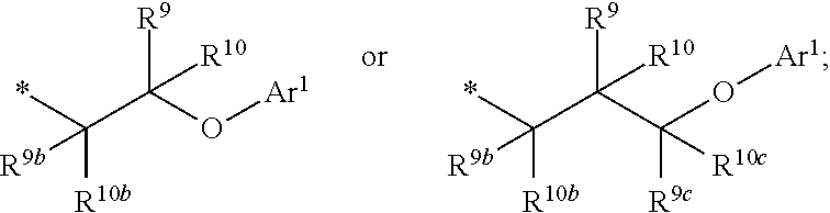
C(C(O[Ar1])([R9])[R10])([R10b])(*)[R9b].C(C(C(O[Ar1])([R9c])[R10c])([R9])[R10])([R10b])(*)[R9b]
